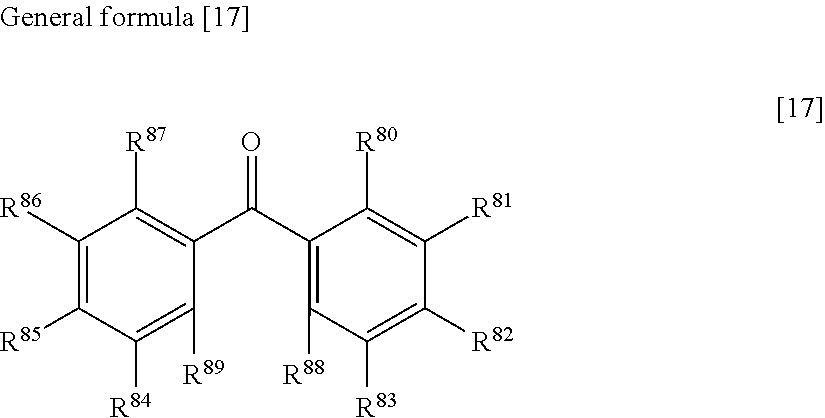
C1([R86])=C([R85])C([R84])=C([R89])C(C(C2=C([R88])C([R83])=C([R82])C([R81])=C2[R80])=O)=C1[R87]
